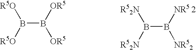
B(B([OR5])[OR5])([R5O])[R5O].B(B([NR5 2])[NR52])([R52N])[R52N]
